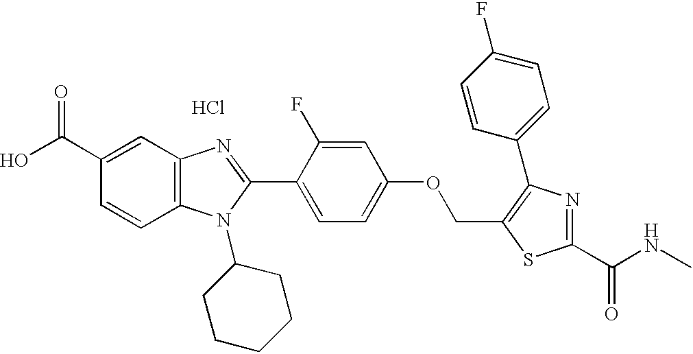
OC(C1=CC2=C(C=C1)N(C1CCCCC1)C(C1=CC=C(OCC3=C(C4=CC=C(F)C=C4)N=C(C(NC)=O)S3)C=C1F)=N2)=O.Cl
